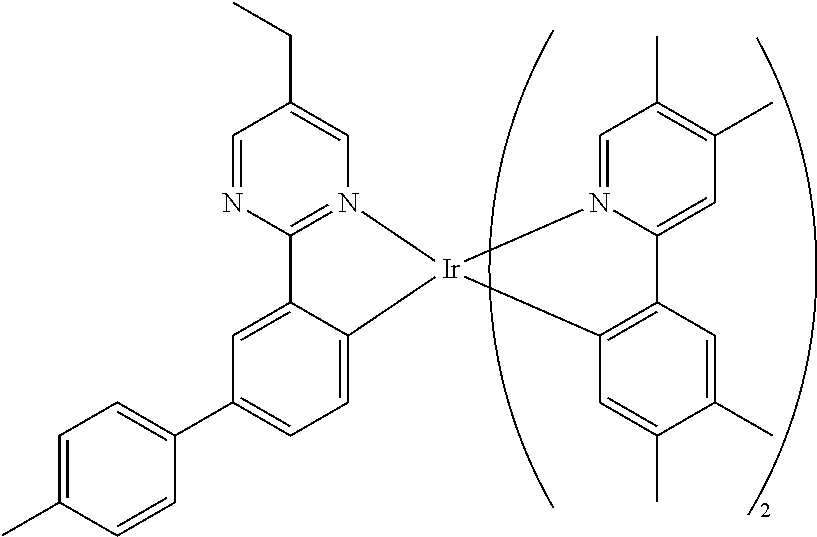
C12=N(C=C(CC)C=N1)[Ir]1(C3=CC=C(C4=CC=C(C)C=C4)C=C23)C2=C(C3=CC(C)=C(C)C=N31)C=C(C)C(C)=C2
